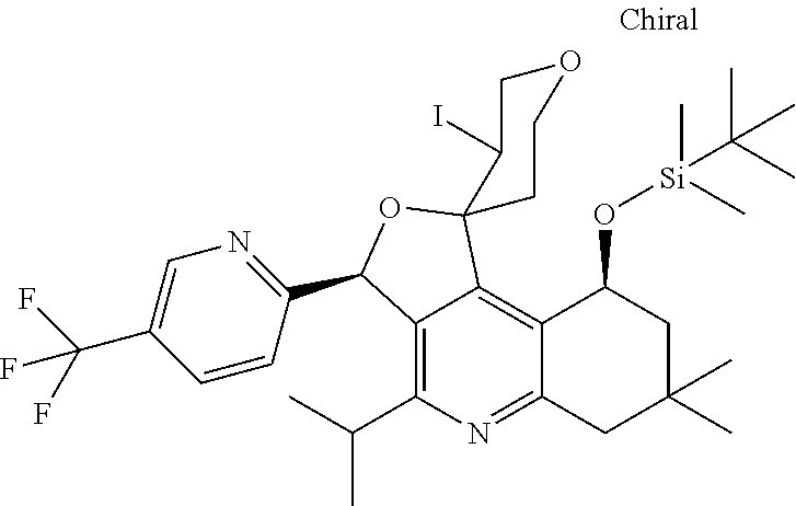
C12=C(C(C)C)N=C3C(=C1C1(OC2C2=NC=C(C(F)(F)F)C=C2)C(I)COCC1)C(O[Si](C)(C(C)(C)C)C)CC(C)(C)C3
